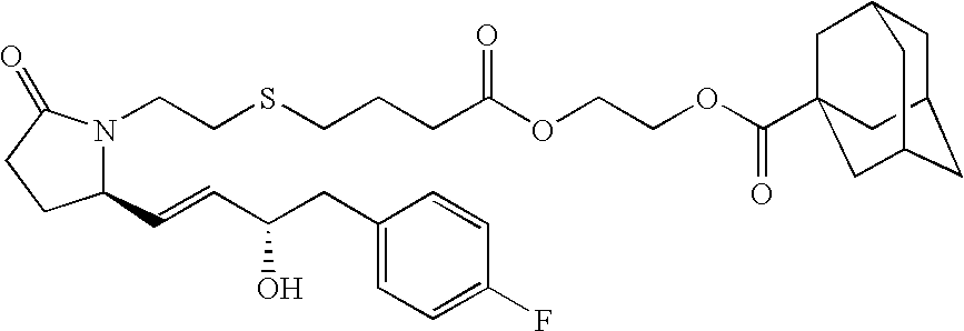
C1(C=CC(CC2=CC=C(F)C=C2)O)N(CCSCCCC(OCCOC(=O)C23CC4CC(CC(C2)C4)C3)=O)C(=O)CC1
